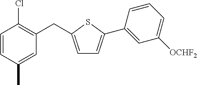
C1=CC(C)=CC(CC2=CC=C(C3=CC([OCHF2])=CC=C3)S2)=C1Cl
